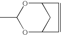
C1(C)OC2CC(O1)C=C2
